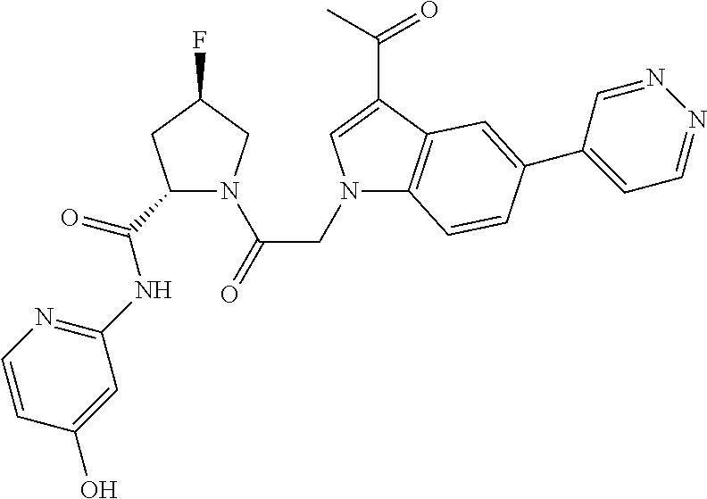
N1(CC(=O)N2C(C(=O)NC3=NC=CC(O)=C3)CC(F)C2)C2=C(C(C(C)=O)=C1)C=C(C1=CC=NN=C1)C=C2
